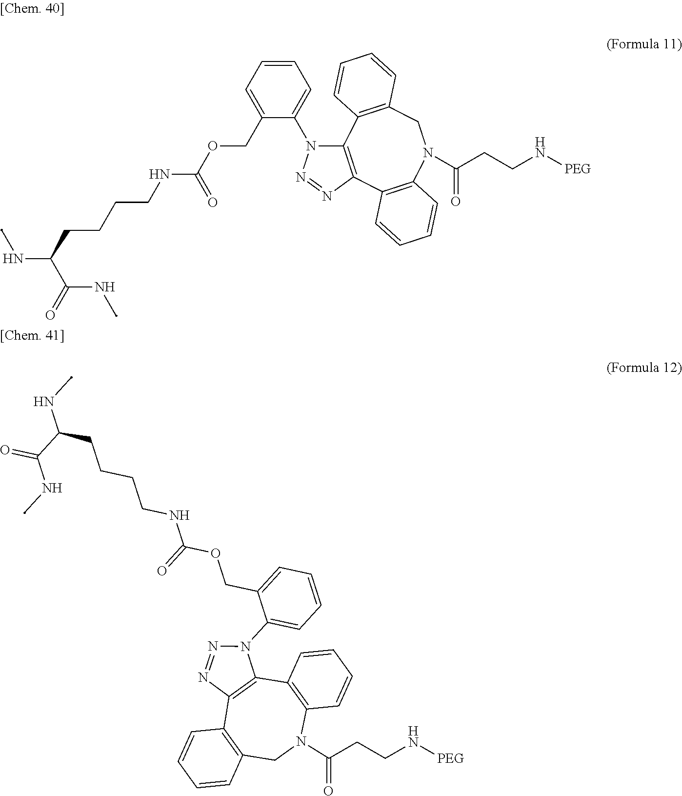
CNC(C(NC)=O)CCCCNC(=O)OCC1=CC=CC=C1N1C2=C(N=N1)C1=C(N(C(CCN[PEG])=O)CC3=C2C=CC=C3)C=CC=C1.CNC(C(NC)=O)CCCCNC(=O)OCC1=CC=CC=C1N1C2=C(N=N1)C1=C(CN(C(CCN[PEG])=O)C3=C2C=CC=C3)C=CC=C1
